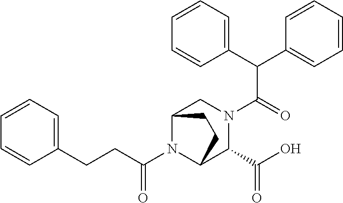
C(N1C2C(C(=O)O)N(C(C(C3=CC=CC=C3)C3=CC=CC=C3)=O)CC1CC2)(CCC1=CC=CC=C1)=O
